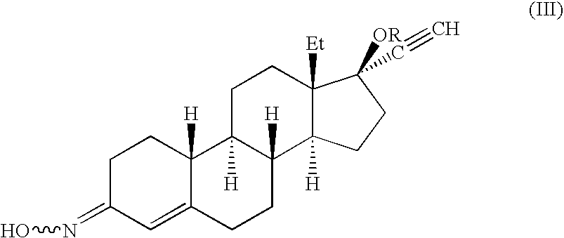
C1C(=NO)C=C2C([H])(C1)C1([H])C([H])(CC2)C2([H])C([Et])(CC1)C(C#C)([OR])CC2
